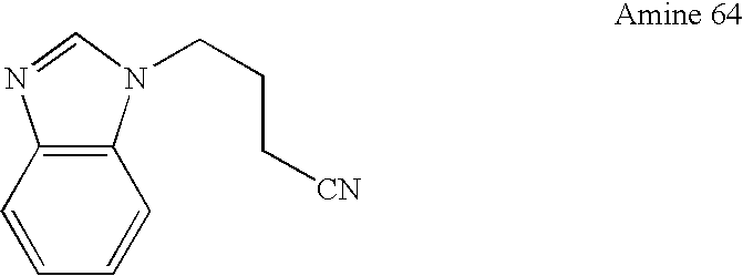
C12=C(C=CC=C1)N=CN2CCC[CN]
